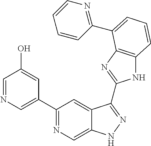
C1(C2=NC=C3C(=C2)C(C2=NC4=C(N2)C=CC=C4C2=NC=CC=C2)=NN3)=CN=CC(O)=C1
